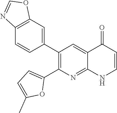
C12=C(C=C(C3=C(C4=CC=C(C)O4)N=C4C(=C3)C(=O)C=CN4)C=C1)OC=N2
